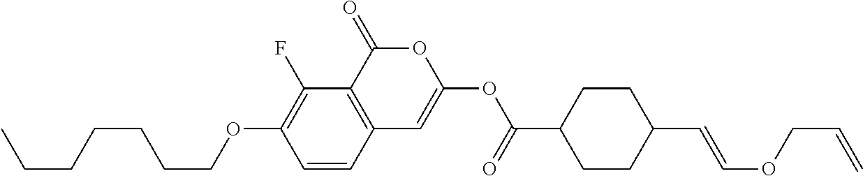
C1=CC2=C(C(F)=C1OCCCCCCC)C(=O)OC(OC(C1CCC(C=COCC=C)CC1)=O)=C2
